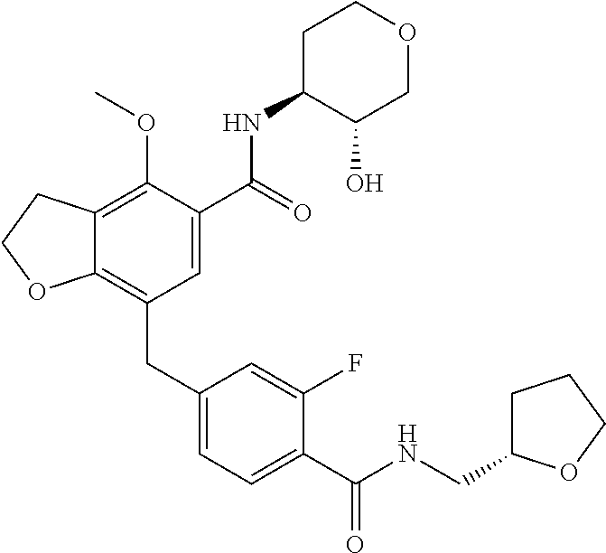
C12=C(CC3=CC=C(C(NCC4CCCO4)=O)C(F)=C3)C=C(C(NC3C(O)COCC3)=O)C(OC)=C1CCO2
